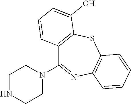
C1NCCN(C2=NC3=C(SC4=C2C=CC=C4O)C=CC=C3)C1
